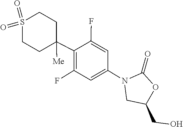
O=C1OC(CO)CN1C1=CC(F)=C(C2([Me])CCS(=O)(=O)CC2)C(F)=C1
